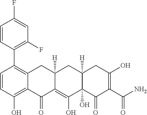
C1=CC(O)=C2C(=C1C1=C(F)C=C(F)C=C1)CC1([H])C(=C(O)C3(O)C([H])(C1)CC(O)=C(C(N)=O)C3=O)C2=O
